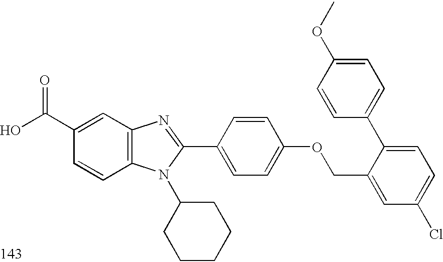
OC(C1=CC2=C(C=C1)N(C1CCCCC1)C(C1=CC=C(OCC3=CC(Cl)=CC=C3C3=CC=C(OC)C=C3)C=C1)=N2)=O
